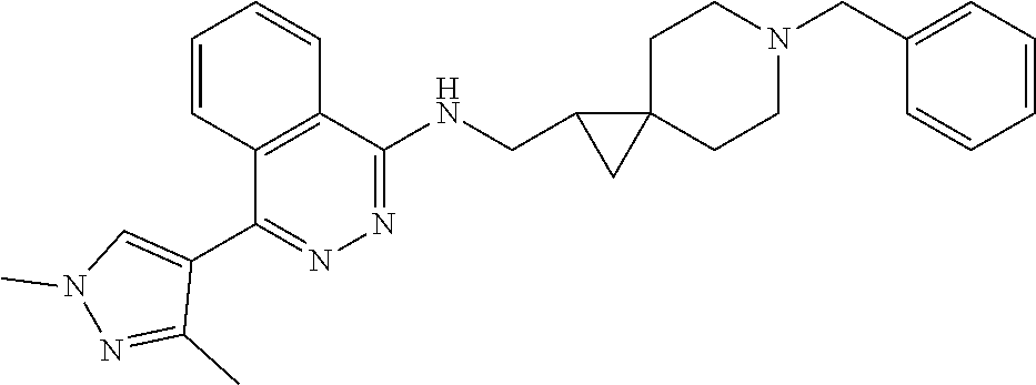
C1=CC2=C(C=C1)C(NCC1CC13CCN(CC1=CC=CC=C1)CC3)=NN=C2C1=CN(C)N=C1C
